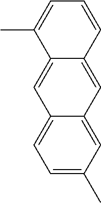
C1=C(C)C=C2C(=C1)C=C1C(=C2)C=CC=C1C
